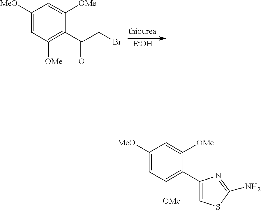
C1=C([MeO])C=C([OMe])C(C2=CSC(N)=N2)=C1[OMe].[EtOH].C1=C([MeO])C=C([OMe])C(C(=O)CBr)=C1[OMe]
